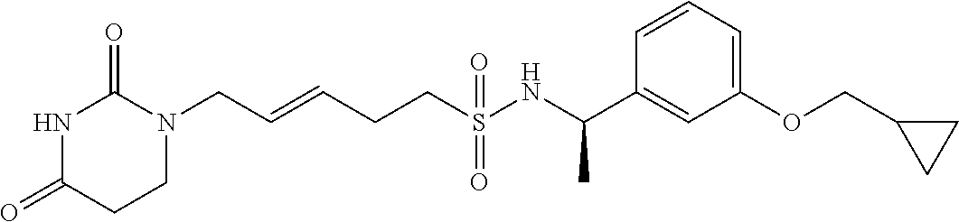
N1C(=O)CCN(CC=CCCS(NC(C2=CC(OCC3CC3)=CC=C2)C)(=O)=O)C1=O
